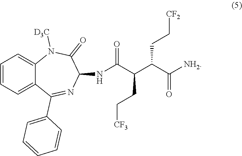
C1=CC=C2C(=C1)N([D3C])C(=O)C(NC(C(C(C([NH2])=O)CC[CF2])CC[CF3])=O)N=C2C1=CC=CC=C1
